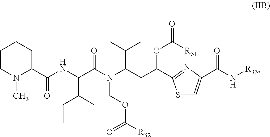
C1(C(NC(C(N(C(CC(C2=NC(C(N[R33])=O)=CS2)OC(=O)[R31])C(C)C)COC([R32])=O)=O)C(C)CC)=O)N(C)CCCC1
